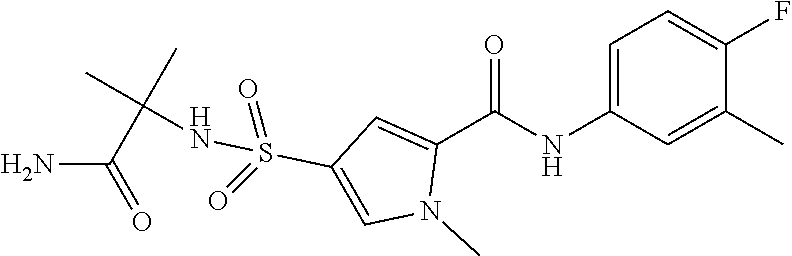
C1=C(NC(C2=CC(S(=O)(=O)NC(C(N)=O)(C)C)=CN2C)=O)C=C(C)C(F)=C1
